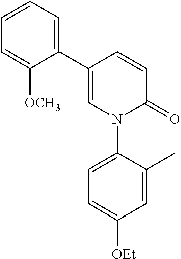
C1=C(C2=CC=CC=C2[OCH3])C=CC(=O)N1C1=CC=C([OEt])C=C1C
